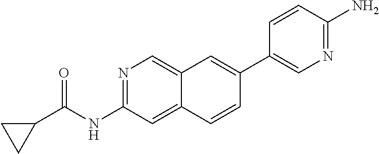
N1=C(NC(C2CC2)=O)C=C2C(=C1)C=C(C1=CN=C(N)C=C1)C=C2
